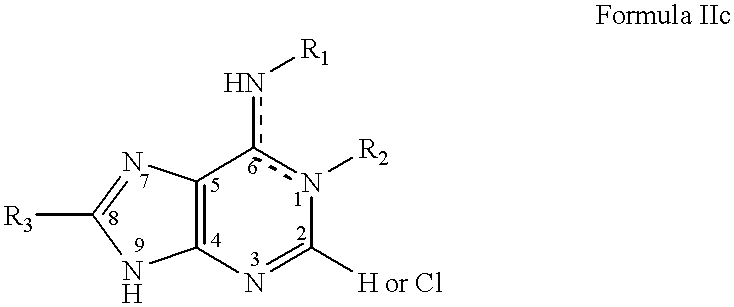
C12=C(N=C([R3])N1)c(n[R1])n([R2])C([H or Cl])=N2
